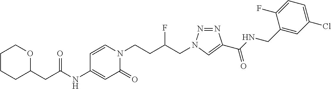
C(NC1=CC(=O)N(CCC(CN2N=NC(C(NCC3=CC(Cl)=CC=C3F)=O)=C2)F)C=C1)(=O)CC1CCCCO1
